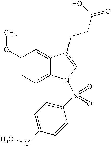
C12=CC(OC)=CC=C1N(S(C1=CC=C(OC)C=C1)(=O)=O)C=C2CCC(O)=O
